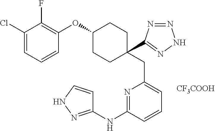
N1=C(NC2=NNC=C2)C=CC=C1CC1(C2=NNN=N2)CCC(OC2=C(F)C(Cl)=CC=C2)CC1.[CF3COOH]
